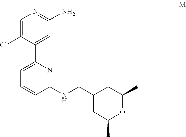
C1=C(Cl)C(C2=CC=CC(NCC3CC(C)OC(C)C3)=N2)=CC(N)=N1
